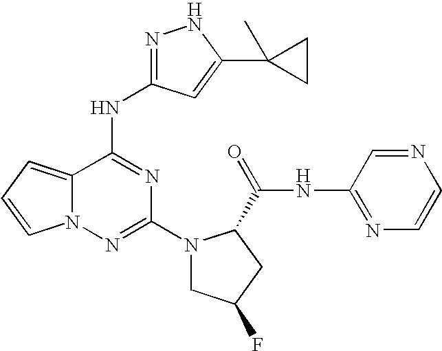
C12=CC=CN1N=C(N1CC(F)CC1C(NC1=NC=CN=C1)=O)N=C2NC1=NNC(C2(C)CC2)=C1
